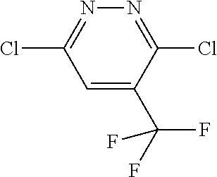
C1(Cl)=NN=C(Cl)C=C1C(F)(F)F
